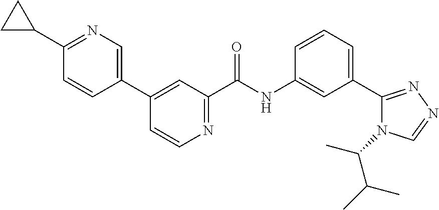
C1(C2CC2)=NC=C(C2=CC(C(NC3=CC(C4=NN=CN4C(C)C(C)C)=CC=C3)=O)=NC=C2)C=C1
